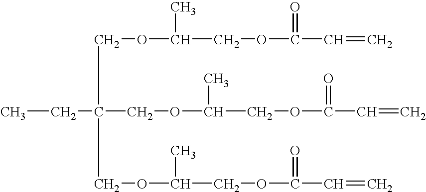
CCC(COC(C)COC(=O)C=C)(COC(C)COC(=O)C=C)COC(C)COC(=O)C=C
